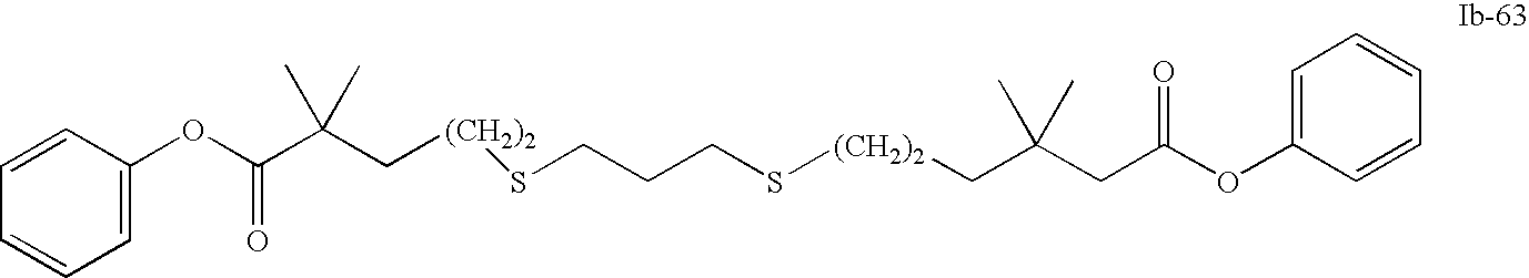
C(C(C[(CH2)2]SCCCS[(CH2)2]CC(CC(OC1=CC=CC=C1)=O)(C)C)(C)C)(OC1=CC=CC=C1)=O
